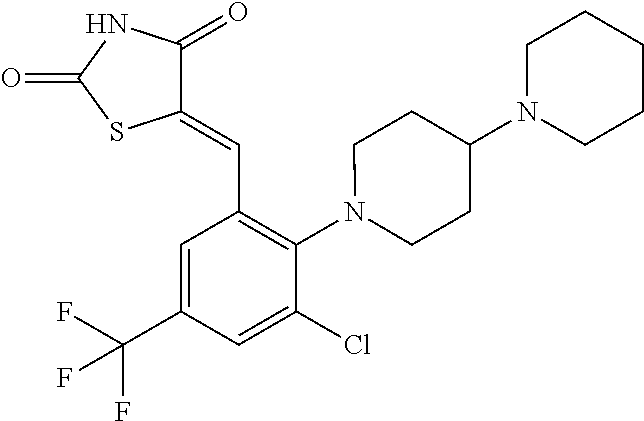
C1(=CC2=C(N3CCC(N4CCCCC4)CC3)C(Cl)=CC(C(F)(F)F)=C2)C(=O)NC(=O)S1
